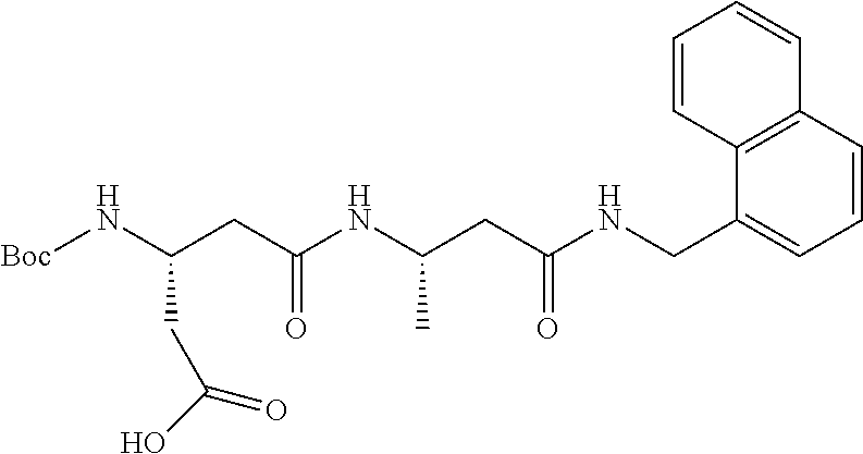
[Boc]NC(CC(NC(CC(NCC1=CC=CC2=C1C=CC=C2)=O)C)=O)CC(O)=O
